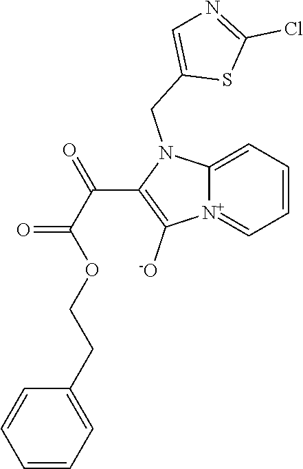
[N+]12=CC=CC=C1N(CC1=CN=C(Cl)S1)C(C(C(OCCC1=CC=CC=C1)=O)=O)=C2[-O]
